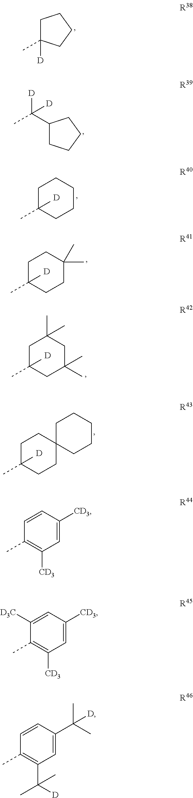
C1C(C)(C)CCCC1.[D].C1C(C)(C)CCC(C)(C)C1.[D].C1C(C)(C)CCC2(C1)CCCCC2.[D].C1C([D])(C)CCC1.C1(C([D])(C)[D])CCCC1.C1C(C)(C)CC(C)(C)CC1(C)C.[D].C1=CC([CD3])=CC([CD3])=C1C.C1([D3C])=CC([CD3])=CC([CD3])=C1C.C1=CC(C(C)(C)[D])=CC(C(C)([D])C)=C1C
